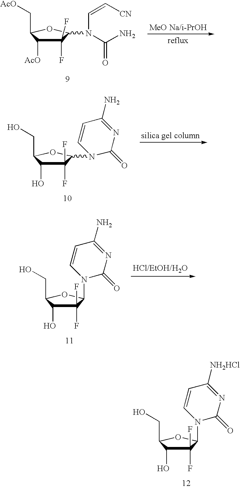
C1(F)(F)C([AcO])C(C[AcO])OC1N(C(N)=O)C=C[CN].C1(F)(F)C(O)C(CO)OC1N1C=CC(N)=NC1=O.C1(F)(F)C(O)C(CO)OC1N1C=CC(N)=NC1=O.C1(F)(F)C(O)C(CO)OC1N1C=CC([NH2HCl])=NC1=O
